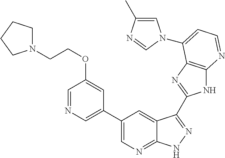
C1(C2=CN=CC(OCCN3CCCC3)=C2)=CN=C2C(=C1)C(C1=NC3=C(N1)N=CC=C3N1C=C(C)N=C1)=NN2
